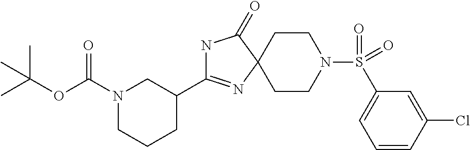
N1C(C2CN(C(OC(C)(C)C)=O)CCC2)=NC2(C1=O)CCN(S(=O)(=O)C1=CC=CC(Cl)=C1)CC2
